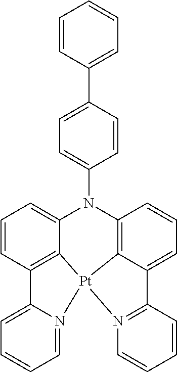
C12=CC=CC=N1[Pt]13C4=C2C=CC=C4N(C2=CC=C(C4=CC=CC=C4)C=C2)C2=C1C(=CC=C2)C1=N3C=CC=C1
